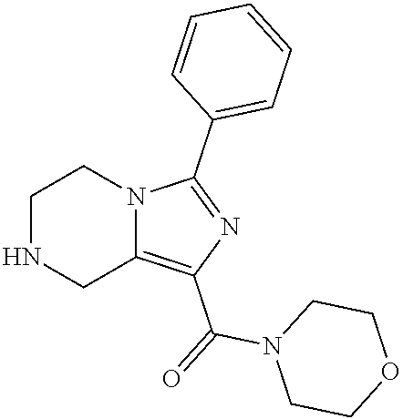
C1NCC2=C(C(=O)N3CCOCC3)N=C(C3=CC=CC=C3)N2C1
